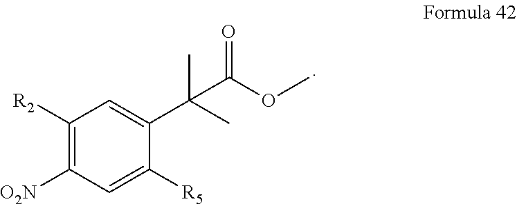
C1([R2])=C([O2N])C=C([R5])C(C(C(OC)=O)(C)C)=C1
